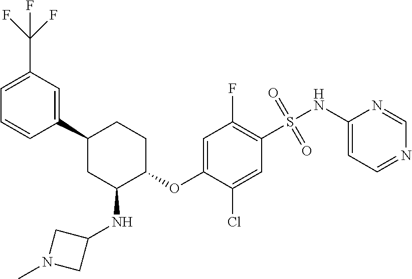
N1=CC=C(NS(=O)(=O)C2=C(F)C=C(OC3CCC(C4=CC(C(F)(F)F)=CC=C4)CC3NC3CN(C)C3)C(Cl)=C2)N=C1
